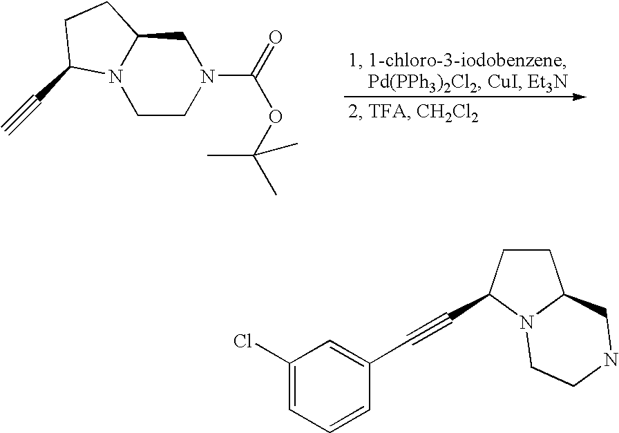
C1CN(C(=O)OC(C)(C)C)CC2N1C(C#C)CC2.C1(Cl)=CC=CC(C#CC2CCC3N2CCNC3)=C1
